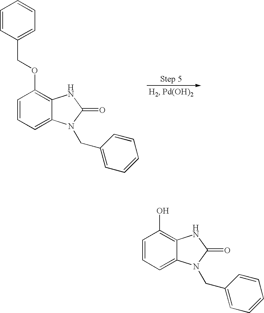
C1=CC=C2C(=C1OCC1=CC=CC=C1)NC(=O)N2CC1=CC=CC=C1.C1=CC=C2C(=C1O)NC(=O)N2CC1=CC=CC=C1
